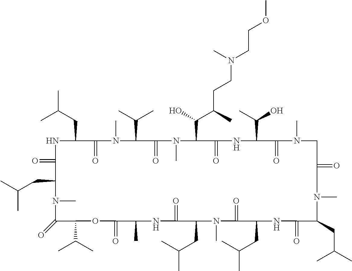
N1C(=O)C(CC(C)C)N(C)C(=O)C(C(C)C)OC(=O)C(C)NC(=O)C(CC(C)C)N(C)C(=O)C(CC(C)C)NC(=O)C(CC(C)C)N(C)C(=O)CN(C)C(=O)C(C(C)O)NC(=O)C(C(O)C(CCN(CCOC)C)C)N(C)C(=O)C(C(C)C)N(C)C(=O)C1CC(C)C
